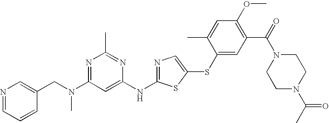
N1=C(N(CC2=CN=CC=C2)C)C=C(NC2=NC=C(SC3=CC(C(=O)N4CCN(C(C)=O)CC4)=C(OC)C=C3C)S2)N=C1C
